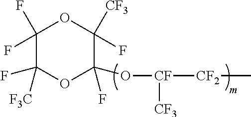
C1(F)(F)C(F)([F3C])OC(O[CF]([CF3])[CF2]C)(F)C(F)([CF3])O1
